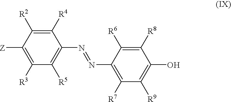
C1([Z])=C([R3])C([R5])=C(N=NC2=C([R7])C([R9])=C(O)C([R8])=C2[R6])C([R4])=C1[R2]
